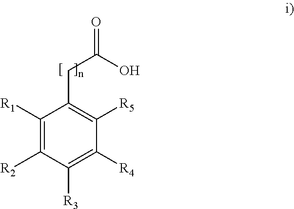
C1([R1])=C([R2])C([R3])=C([R4])C([R5])=C1CC(=O)O
